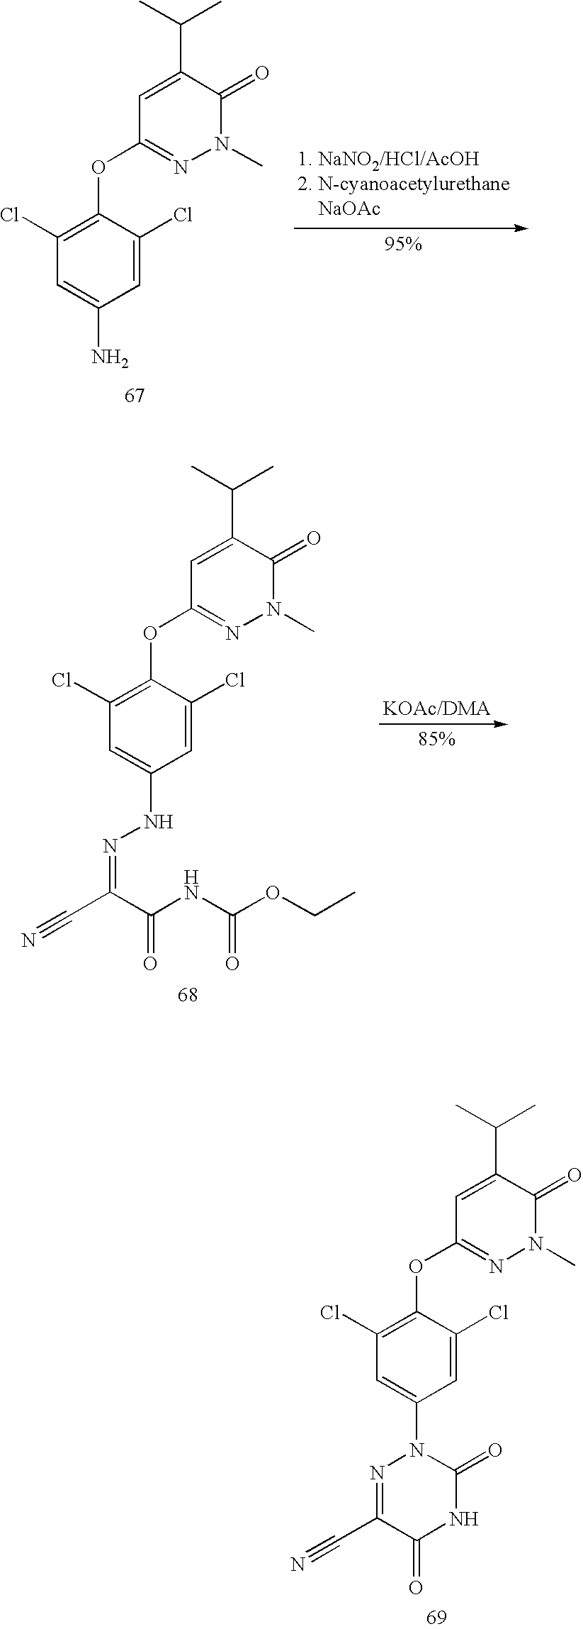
C1=C(C(C)C)C(=O)N(C)N=C1OC1=C(Cl)C=C(N2N=C(C#N)C(=O)NC2=O)C=C1Cl.C1=C(C(C)C)C(=O)N(C)N=C1OC1=C(Cl)C=C(N)C=C1Cl.C1=C(C(C)C)C(=O)N(C)N=C1OC1=C(Cl)C=C(NN=C(C(NC(OCC)=O)=O)C#N)C=C1Cl
